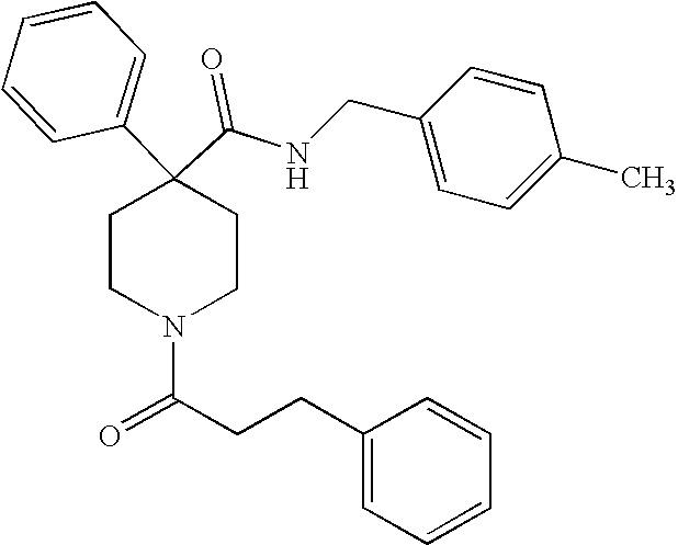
N(C(C1(C2=CC=CC=C2)CCN(C(CCC2=CC=CC=C2)=O)CC1)=O)CC1=CC=C(C)C=C1
